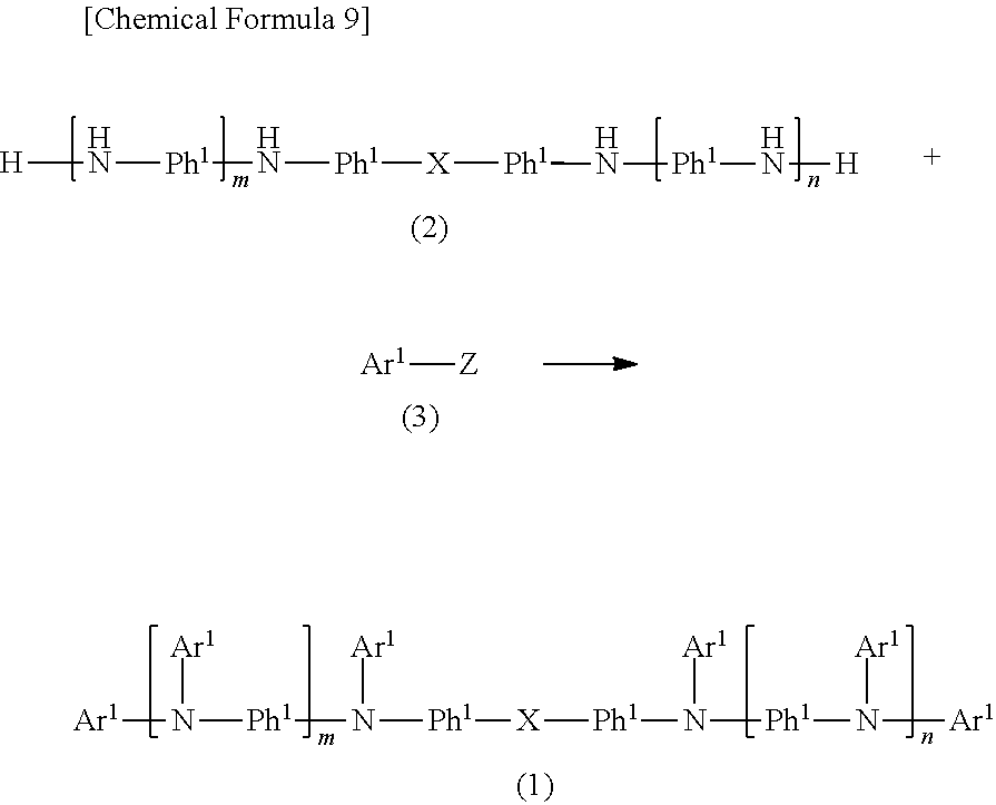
[Ar1]N([Ph1]N([Ph1][X][Ph1]N([Ph1]N([Ar1])[Ar1])[Ar1])[Ar1])[Ar1].[H]N[Ph1]N[Ph1][X][Ph1]N[Ph1]N[H].[Ar1][Z]
